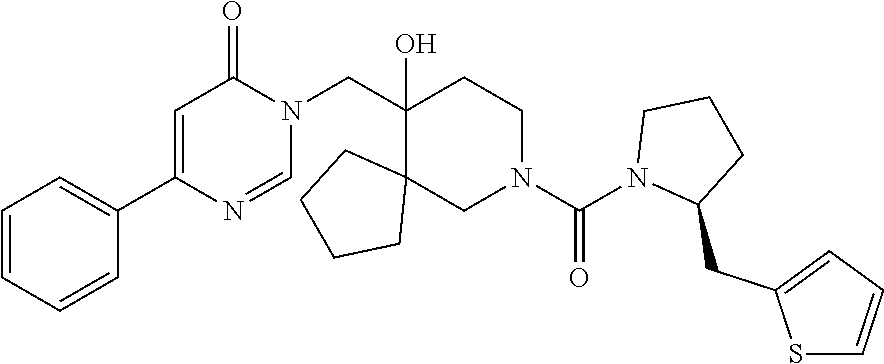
C1(CN2C(=O)C=C(C3=CC=CC=C3)N=C2)(O)C2(CN(C(N3C(CC4=CC=CS4)CCC3)=O)CC1)CCCC2
